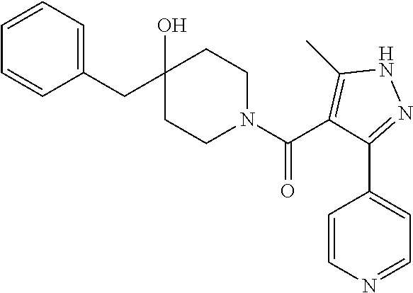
C1(CC2(O)CCN(C(=O)C3=C(C)NN=C3C3=CC=NC=C3)CC2)=CC=CC=C1
